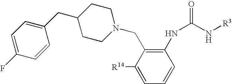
C1=C([R14])C(CN2CCC(CC3=CC=C(F)C=C3)CC2)=C(NC(N[R3])=O)C=C1
